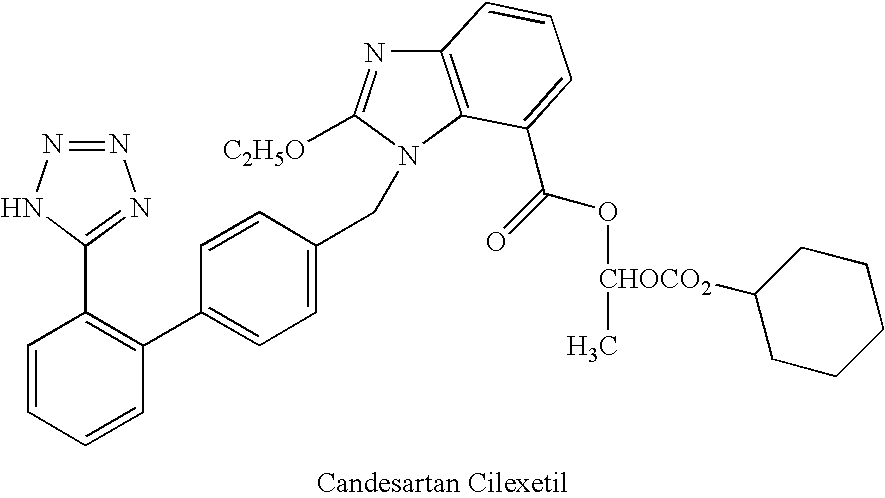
C1=CC=CC(C2=CC=C(CN3C([C2H5O])=NC4=C3C(C(=O)O[CHOCO2](C)C3CCCCC3)=CC=C4)C=C2)=C1C1=NN=NN1
